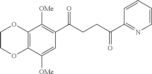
C12=C(C([OMe])=CC(C(CCC(C3=NC=CC=C3)=O)=O)=C1[OMe])OCCO2
